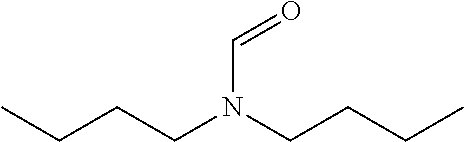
CCCCN(CCCC)C=O
